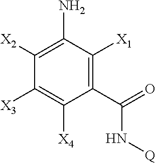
C1(C(N[Q])=O)=C([X1])C(N)=C([X2])C([X3])=C1[X4]
